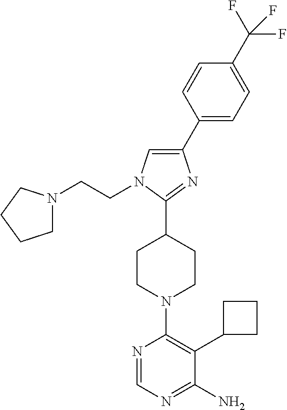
N1=CN=C(N)C(C2CCC2)=C1N1CCC(C2=NC(C3=CC=C(C(F)(F)F)C=C3)=CN2CCN2CCCC2)CC1
